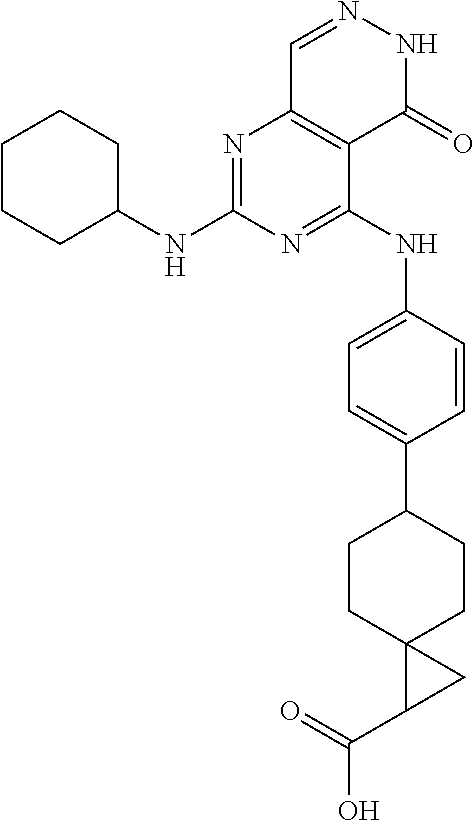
N1=C(NC2CCCCC2)N=C(NC2=CC=C(C3CCC4(CC3)C(C(=O)O)C4)C=C2)C2=C1C=NNC2=O
